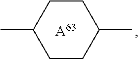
C1CC(C)CCC1C.[A63]
